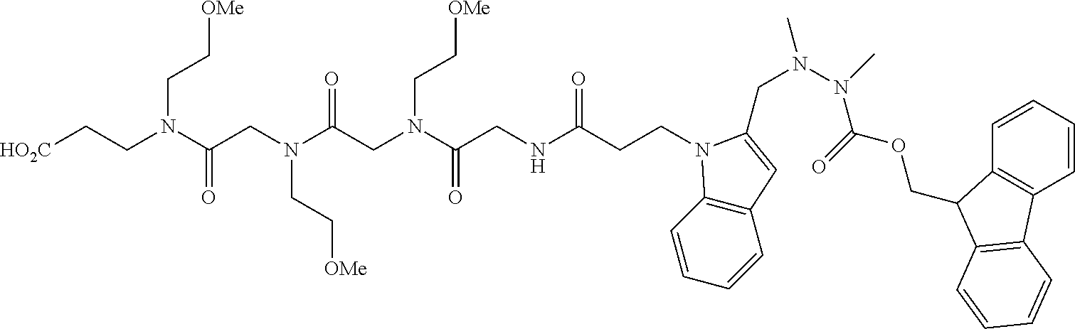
C(CN(C(CN(C(CNC(CCN1C2=C(C=CC=C2)C=C1CN(N(C(OCC1C2=C(C=CC=C2)C2=C1C=CC=C2)=O)C)C)=O)=O)CC[OMe])=O)CC[OMe])(N(CC[HO2C])CC[OMe])=O
